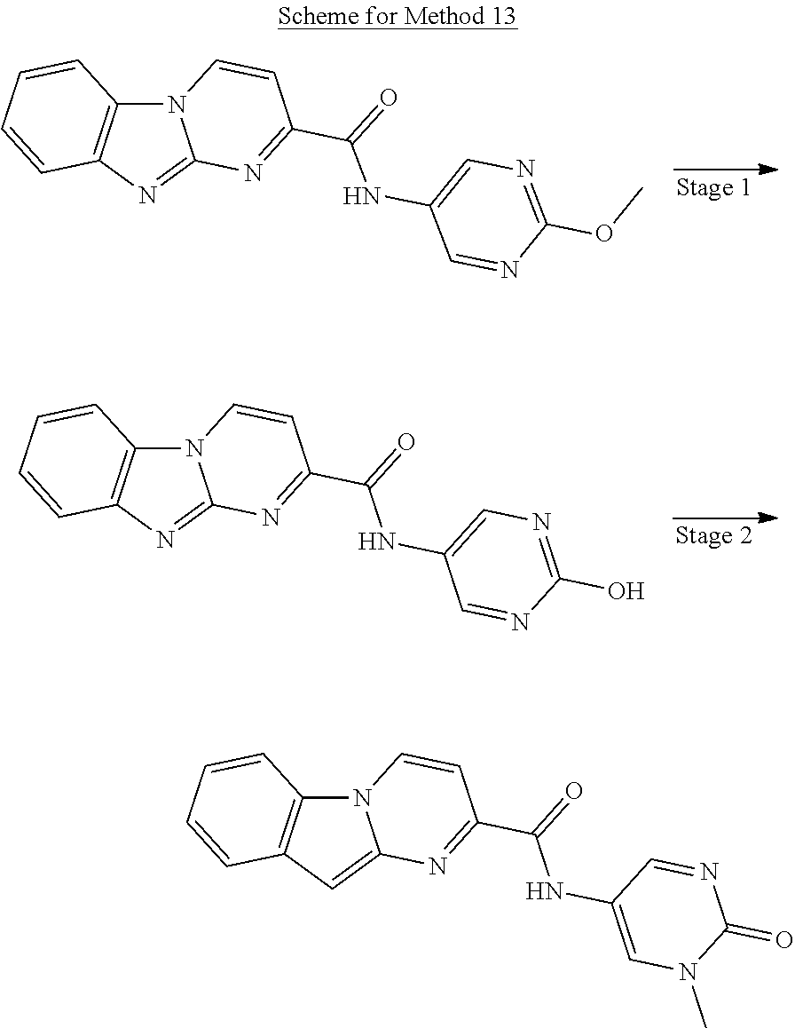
C1=CC2=C(C=C1)N1C(=N2)N=C(C(=O)NC2=CN=C(OC)N=C2)C=C1.C1(C(=O)NC2=CN=C(O)N=C2)=NC2=NC3=C(N2C=C1)C=CC=C3.C1(C(=O)NC2=CN(C)C(=O)N=C2)=NC2=CC3=C(N2C=C1)C=CC=C3
